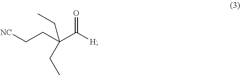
O=C([H])C(CC[NC])(CC)CC
